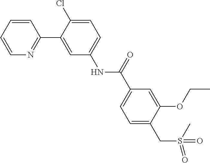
C1=CC=CN=C1C1=CC(NC(C2=CC=C(CS(=O)(C)=O)C(OCC)=C2)=O)=CC=C1Cl
